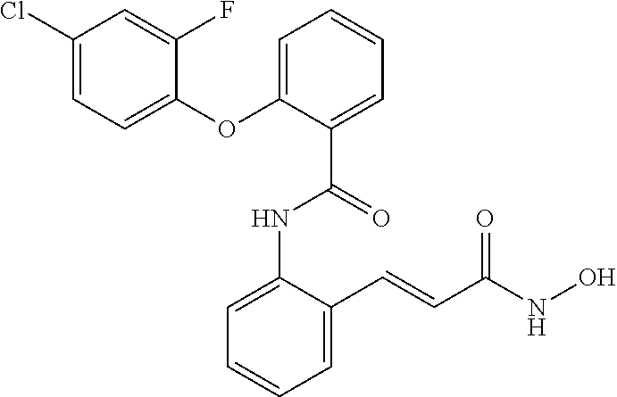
C1=C(NC(=O)C2=CC=CC=C2OC2=CC=C(Cl)C=C2F)C(C=CC(NO)=O)=CC=C1
